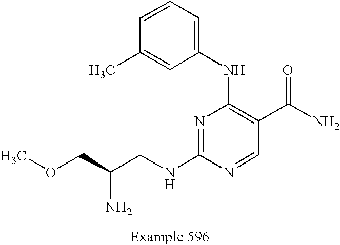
C(C(CNC1=NC(NC2=CC=CC(C)=C2)=C(C(N)=O)C=N1)N)OC
